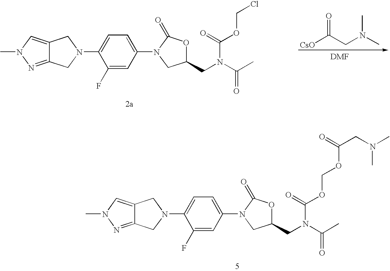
C12=NN(C)C=C1CN(C1=CC=C(N3CC(CN(C(C)=O)C(=O)OCCl)OC3=O)C=C1F)C2.[CsO]C(CN(C)C)=O.C12=NN(C)C=C1CN(C1=CC=C(N3CC(CN(C(C)=O)C(=O)OCOC(CN(C)C)=O)OC3=O)C=C1F)C2
